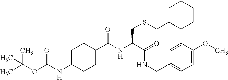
N(C(C(NCC1=CC=C(OC)C=C1)=O)CSCC1CCCCC1)C(C1CCC(NC(OC(C)(C)C)=O)CC1)=O
